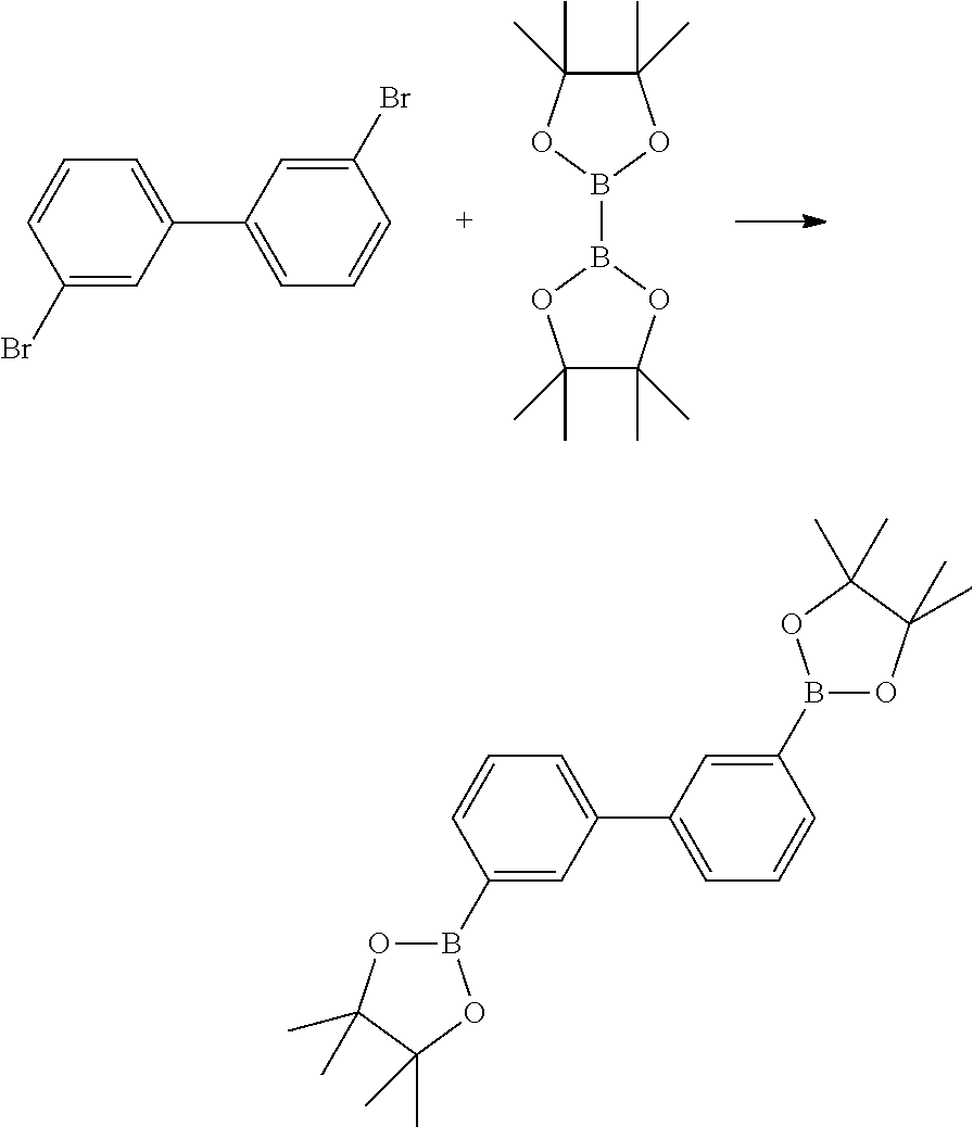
C1(Br)=CC(C2=CC=CC(Br)=C2)=CC=C1.C1(C)(C)C(C)(C)OB(B2OC(C)(C)C(C)(C)O2)O1.C1(B2OC(C)(C)C(C)(C)O2)=CC(C2=CC=CC(B3OC(C)(C)C(C)(C)O3)=C2)=CC=C1
